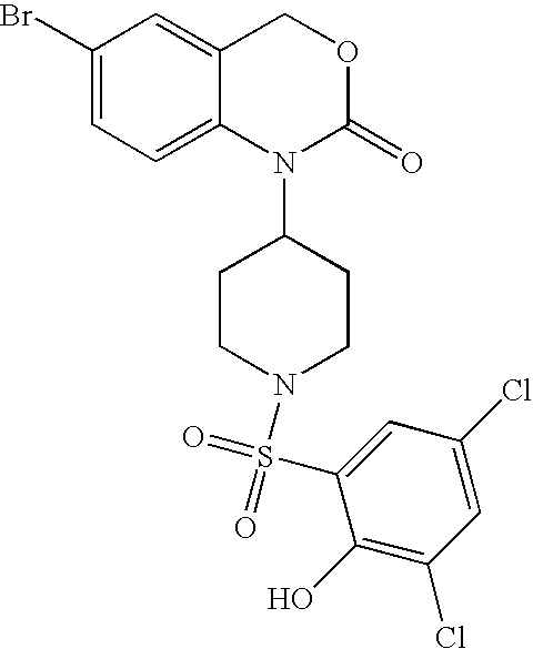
C1(Br)=CC=C2C(=C1)COC(=O)N2C1CCN(S(C2=CC(Cl)=CC(Cl)=C2O)(=O)=O)CC1
